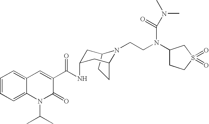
C1=CC=C2C(=C1)C=C(C(=O)NC1CC3N(CCN(C4CCS(=O)(=O)C4)C(N(C)C)=O)C(CC3)C1)C(=O)N2C(C)C
